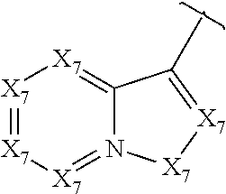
[X7]1=[X7][X7]=N2C(=[X7]1)C(C)=[X7][X7]2
